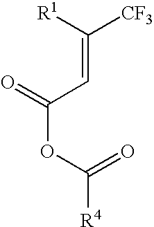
C([CF3])([R1])=CC(OC(=O)[R4])=O
